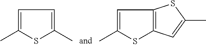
C1=C(C)SC2=C1SC(C)=C2.C1=C(C)SC(C)=C1
